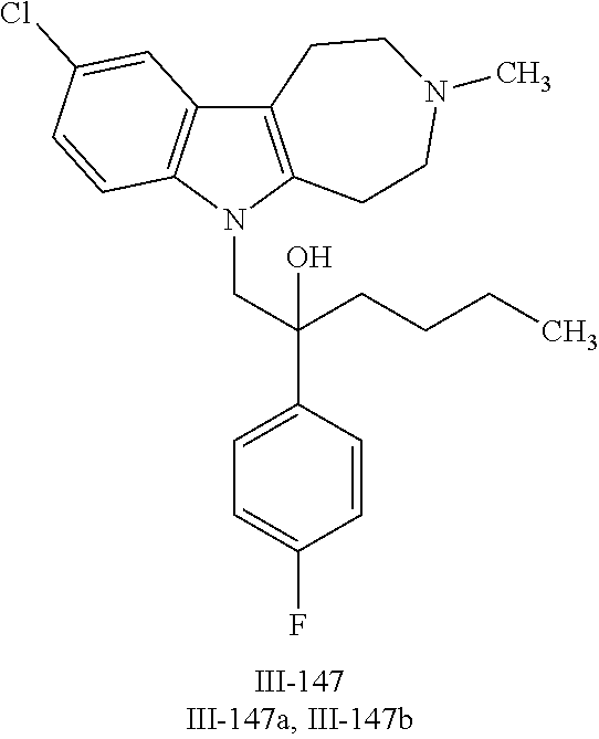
N1(CC(C2=CC=C(F)C=C2)(O)CCCC)C2=C(C3=C1C=CC(Cl)=C3)CCN(C)CC2
